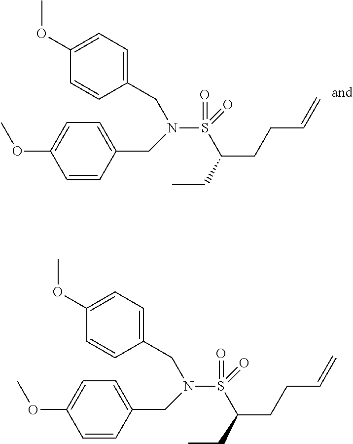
C1=CC(CN(S(C(CCC=C)CC)(=O)=O)CC2=CC=C(OC)C=C2)=CC=C1OC.C1=CC(CN(S(C(CCC=C)CC)(=O)=O)CC2=CC=C(OC)C=C2)=CC=C1OC
